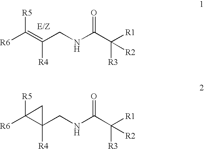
[R6]C(=C(CNC(C([R1])([R3])[R2])=O)[R4])[R5].[R6]C1([R5])C(CNC(C([R1])([R3])[R2])=O)([R4])C1
